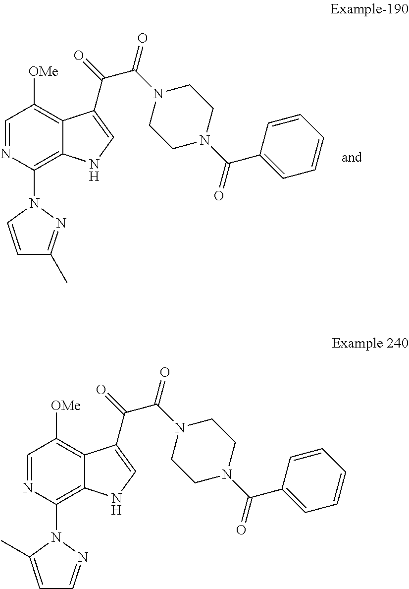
C1=NC(N2C=CC(C)=N2)=C2C(=C1[OMe])C(C(=O)C(N1CCN(C(C3=CC=CC=C3)=O)CC1)=O)=CN2.C1=NC(N2C(C)=CC=N2)=C2C(=C1[OMe])C(C(=O)C(N1CCN(C(C3=CC=CC=C3)=O)CC1)=O)=CN2
